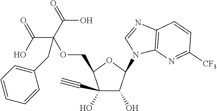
C(C(OCC1C(O)(C#C)C(O)C(N2C3=C(N=C2)C=CC([CF3])=N3)O1)(C(O)=O)C(O)=O)C1=CC=CC=C1
